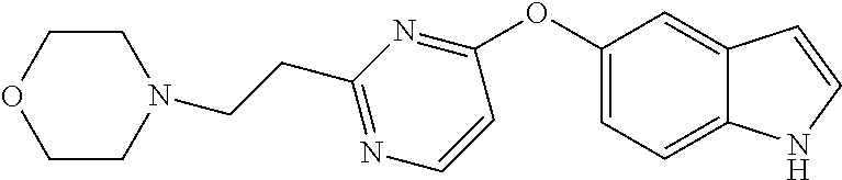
C1(OC2=NC(CCN3CCOCC3)=NC=C2)=CC=C2C(=C1)C=CN2
